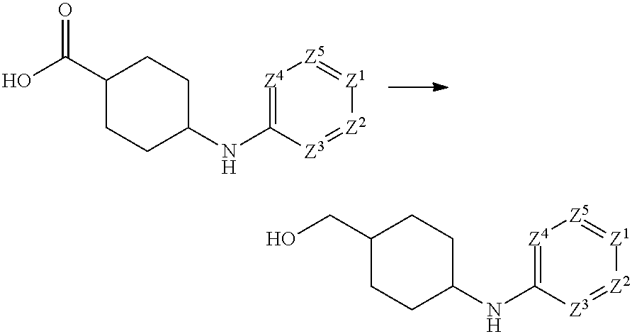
[Z4]1=C(NC2CCC(C(O)=O)CC2)[Z3]=[Z2][Z1]=[Z5]1.[Z4]1=C(NC2CCC(CO)CC2)[Z3]=[Z2][Z1]=[Z5]1
